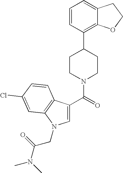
C1(C(=O)N2CCC(C3=C4C(=CC=C3)CCO4)CC2)=CN(CC(N(C)C)=O)C2=C1C=CC(Cl)=C2
